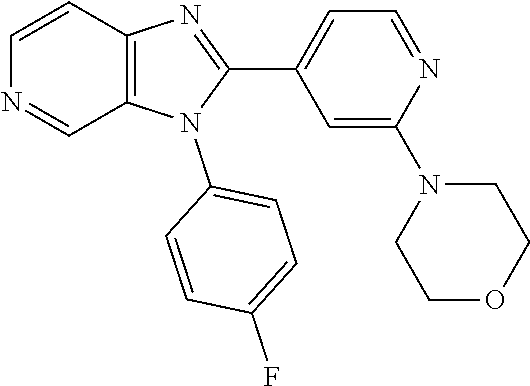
C12=C(N(C3=CC=C(F)C=C3)C(C3=CC=NC(N4CCOCC4)=C3)=N1)C=NC=C2
